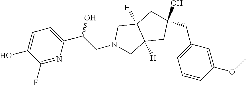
C1(O)(CC2=CC=CC(OC)=C2)CC2([H])C([H])(CN(CC(C3=CC=C(O)C(F)=N3)O)C2)C1
